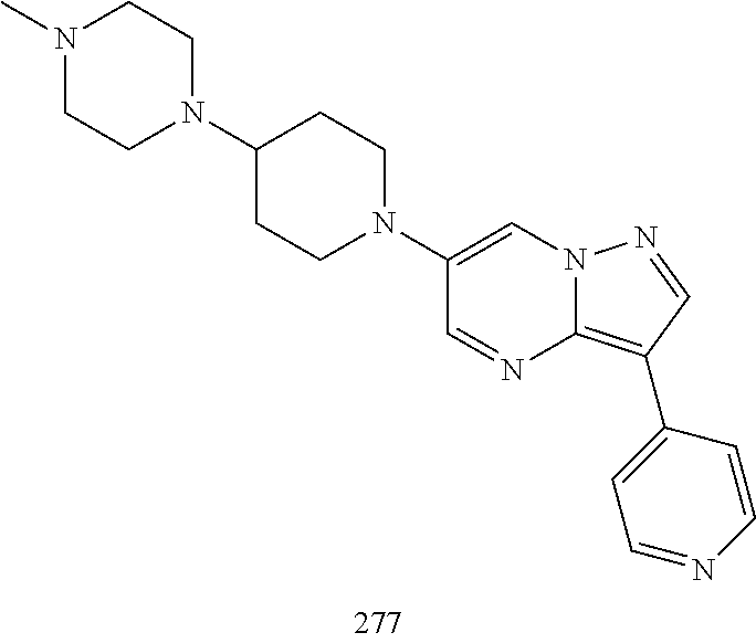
C1(C2=C3N=CC(N4CCC(N5CCN(C)CC5)CC4)=CN3N=C2)=CC=NC=C1
